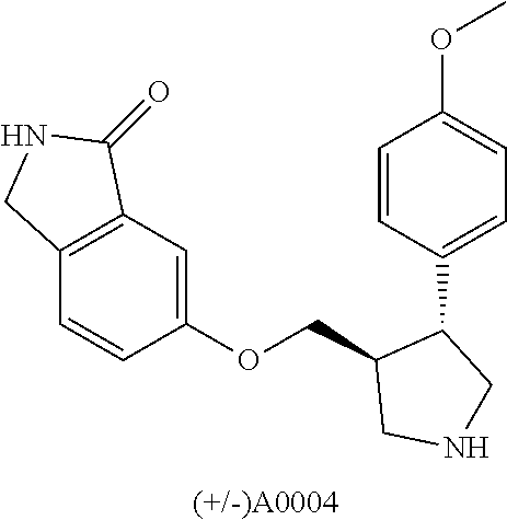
[(+/-)A0004].C(C1CNCC1C1=CC=C(OC)C=C1)OC1=CC2=C(C=C1)CNC2=O
